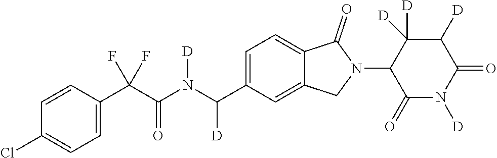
C1=CC(C(C(N(C(C2=CC=C3C(=C2)CN(C2C(=O)N([D])C(=O)C([D])C2([D])[D])C3=O)[D])[D])=O)(F)F)=CC=C1Cl
